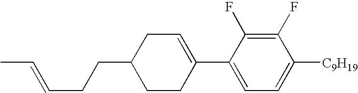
C1(F)=C(F)C(C2=CCC(CCC=CC)CC2)=CC=C1[C9H19]
